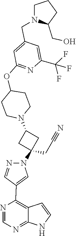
C1(OC2=NC(C(F)(F)F)=CC(CN3C(CO)CCC3)=C2)CCN(C2CC(N3C=C(C4=C5C=CNC5=NC=N4)C=N3)(CC#N)C2)CC1
